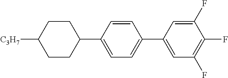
C1([C3H7])CCC(C2=CC=C(C3=CC(F)=C(F)C(F)=C3)C=C2)CC1
